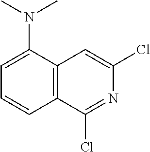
C1=CC2=C(C(N(C)C)=C1)C=C(Cl)N=C2Cl
